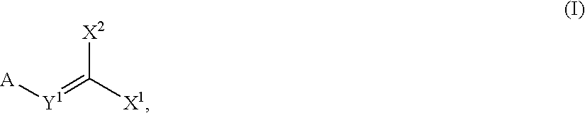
[A][Y1]=C([X1])[X2]
